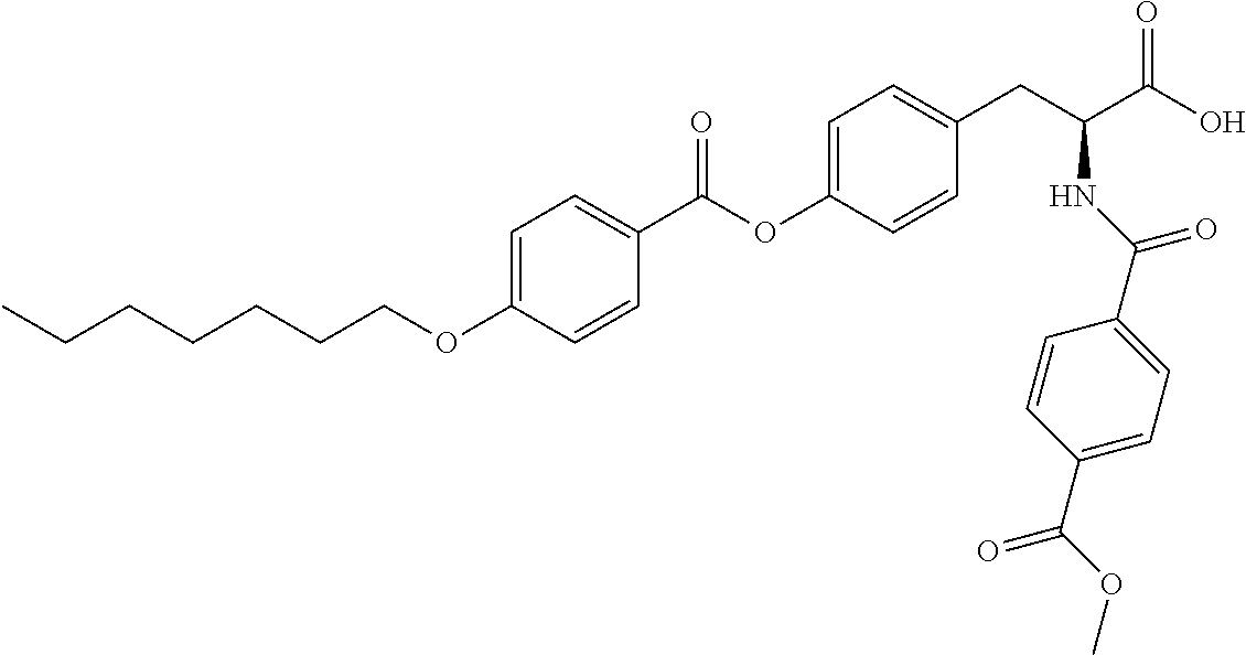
C1=C(OCCCCCCC)C=CC(C(OC2=CC=C(CC(C(O)=O)NC(C3=CC=C(C(OC)=O)C=C3)=O)C=C2)=O)=C1
